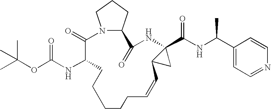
N12C(CCC1)C(=O)NC1(C(NC(C3=CC=NC=C3)C)=O)C(C1)C=CCCCCCC(NC(OC(C)(C)C)=O)C2=O
